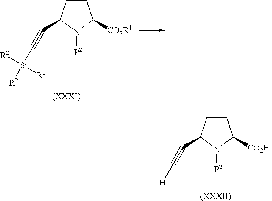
C1CC(C#C[Si]([R2])([R2])[R2])N([P2])C1[CO2R1].C1CC(C#C[H])N([P2])C1[CO2H]
